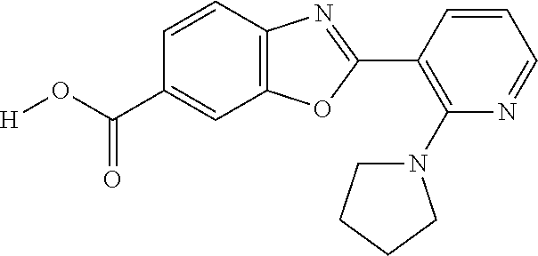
C1(C(O[H])=O)=CC2=C(C=C1)N=C(C1=C(N3CCCC3)N=CC=C1)O2
